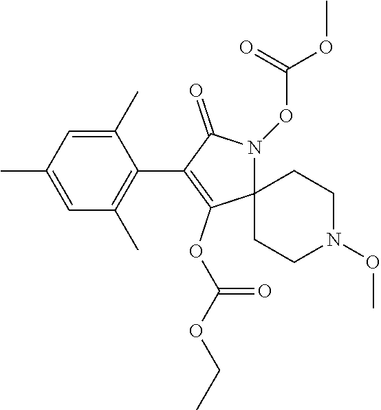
C1=C(C)C(C2=C(OC(OCC)=O)C3(N(OC(OC)=O)C2=O)CCN(OC)CC3)=C(C)C=C1C
